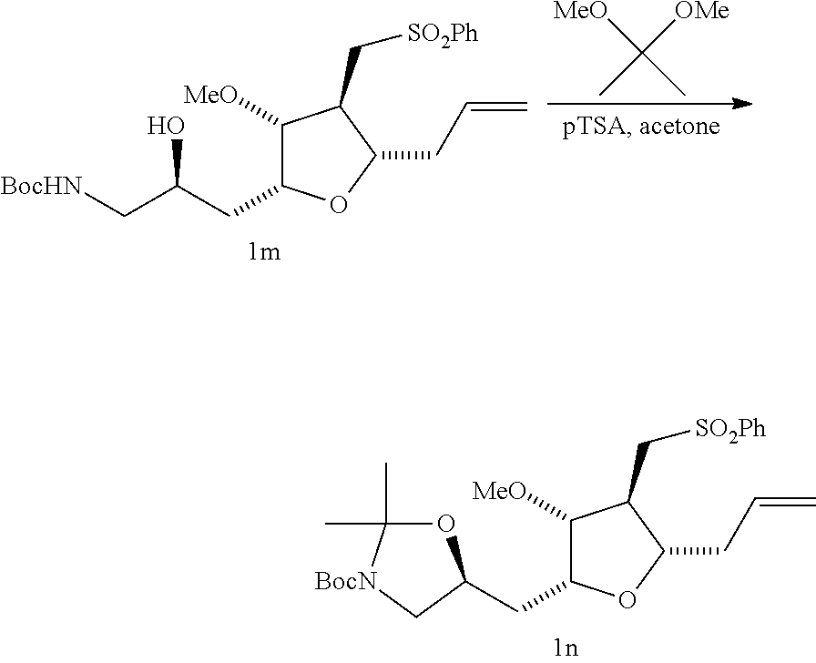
C1([MeO])C(CC2OC(C)(C)[BocN]C2)OC(CC=C)C1C[SO2Ph].C1([MeO])C(CC(C[BocHN])O)OC(CC=C)C1C[SO2Ph].[MeO]C(C)([OMe])C
